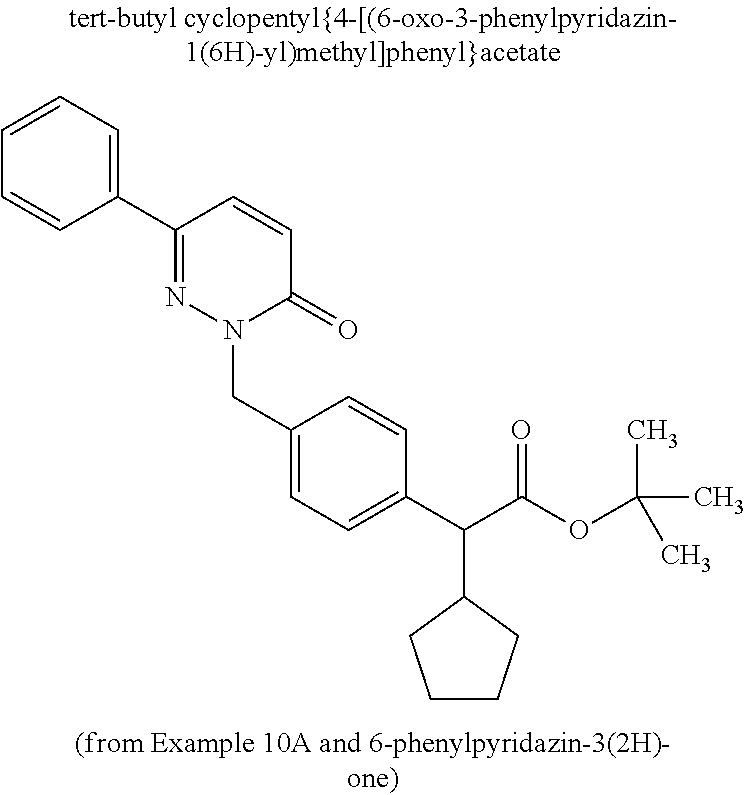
C1=CC=C(C2=NN(CC3=CC=C(C(C(OC(C)(C)C)=O)C4CCCC4)C=C3)C(=O)C=C2)C=C1
